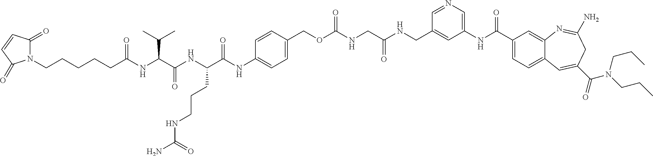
C1=C(CNC(CNC(OCC2=CC=C(NC(C(NC(C(NC(CCCCCN3C(=O)C=CC3=O)=O)C(C)C)=O)CCCNC(N)=O)=O)C=C2)=O)=O)C=NC=C1NC(C1=CC=C2C(=C1)N=C(N)CC(C(=O)N(CCC)CCC)=C2)=O
